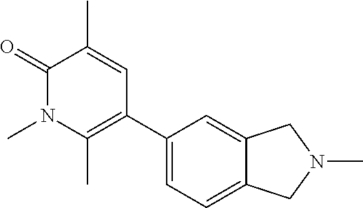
C1(=O)N(C)C(C)=C(C2=CC=C3C(=C2)CN(C)C3)C=C1C
